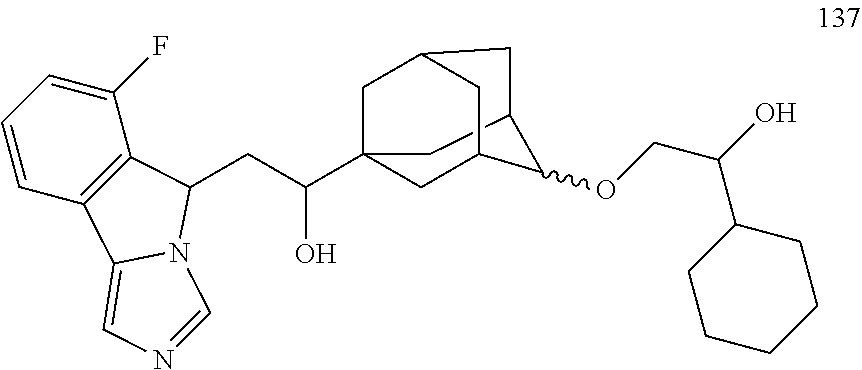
C(C(O)C12CC3C(OCC(O)C4CCCCC4)C(CC(C1)C3)C2)C1C2=C(C=CC=C2F)C2=CN=CN21
